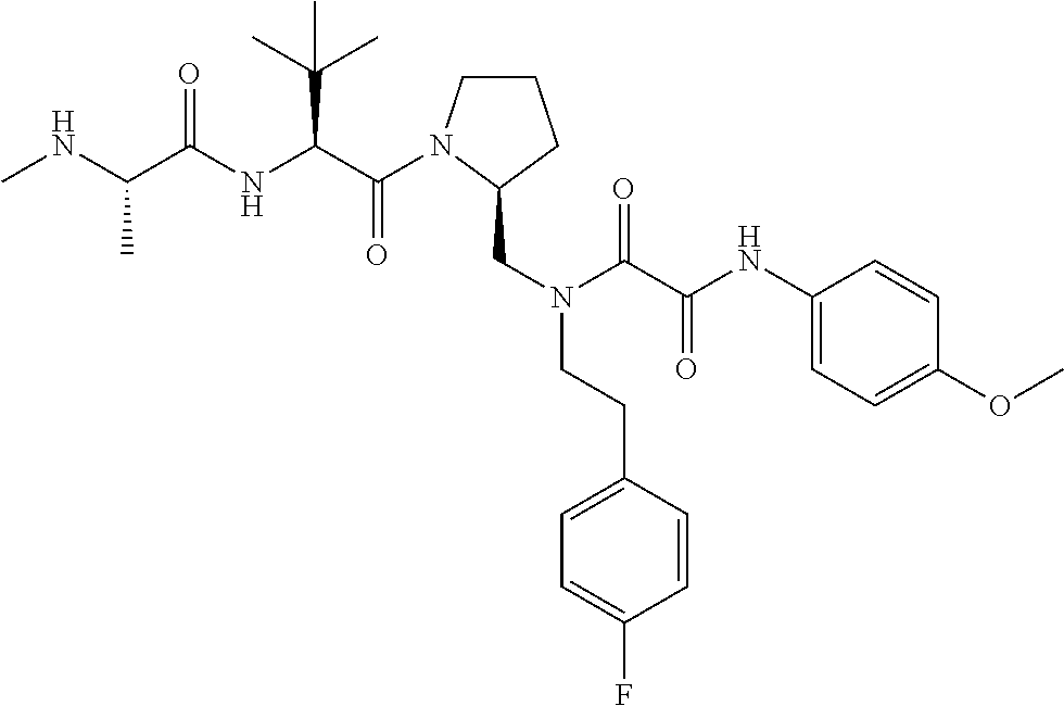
C1CN(C(=O)C(C(C)(C)C)NC(=O)C(C)NC)C(CN(C(=O)C(NC2=CC=C(OC)C=C2)=O)CCC2=CC=C(F)C=C2)C1
